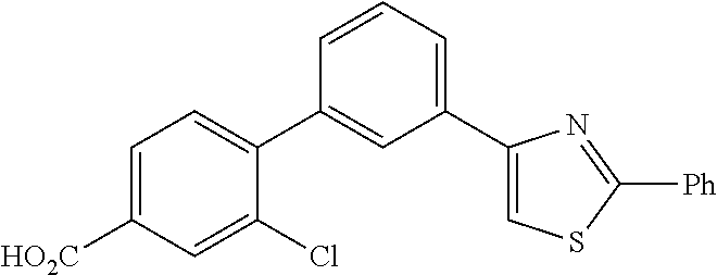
C1=C([HO2C])C=C(Cl)C(C2=CC(C3=CSC([Ph])=N3)=CC=C2)=C1
